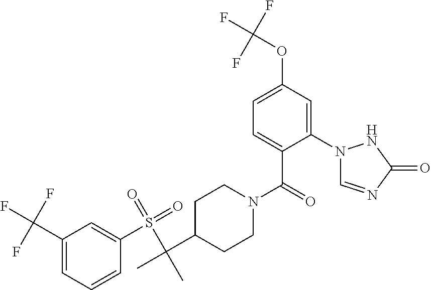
C1(C(F)(F)F)=CC=CC(S(=O)(=O)C(C)(C2CCN(C(C3=CC=C(OC(F)(F)F)C=C3N3C=NC(=O)N3)=O)CC2)C)=C1
